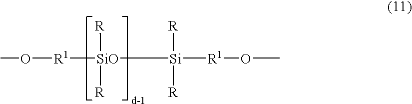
CO[R1][SiO]([Si]([R1]OC)([R])[R])([R])[R]
